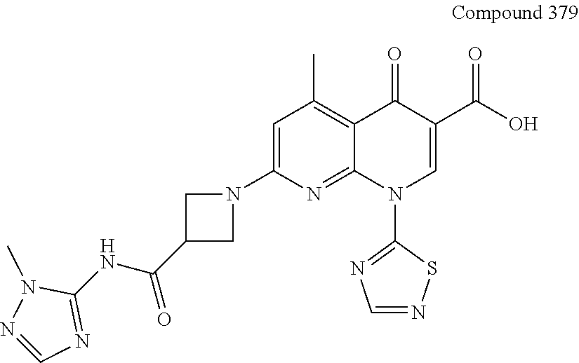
C1=C(N2CC(C(NC3=NC=NN3C)=O)C2)N=C2C(=C1C)C(=O)C(C(O)=O)=CN2C1=NC=NS1
